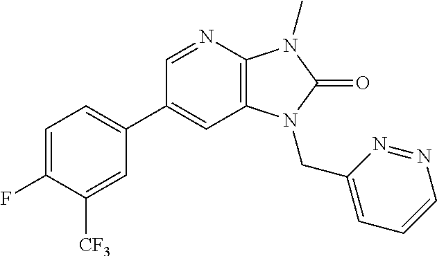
C1(C2=CC=C(F)C([CF3])=C2)=CC2=C(N=C1)N(C)C(=O)N2CC1=CC=CN=N1
